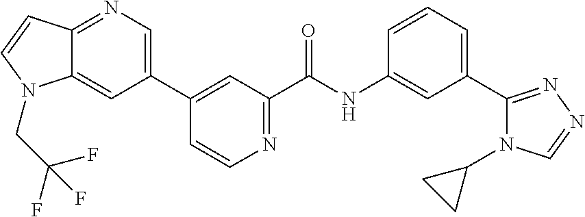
C1(C2=CN=C3C(=C2)N(CC(F)(F)F)C=C3)=CC(C(NC2=CC(C3=NN=CN3C3CC3)=CC=C2)=O)=NC=C1
